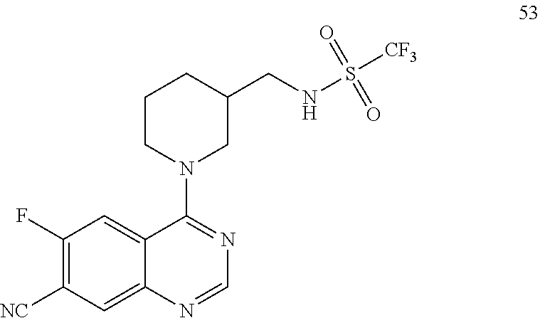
C1(F)=C([NC])C=C2C(=C1)C(N1CC(CNS([CF3])(=O)=O)CCC1)=NC=N2
